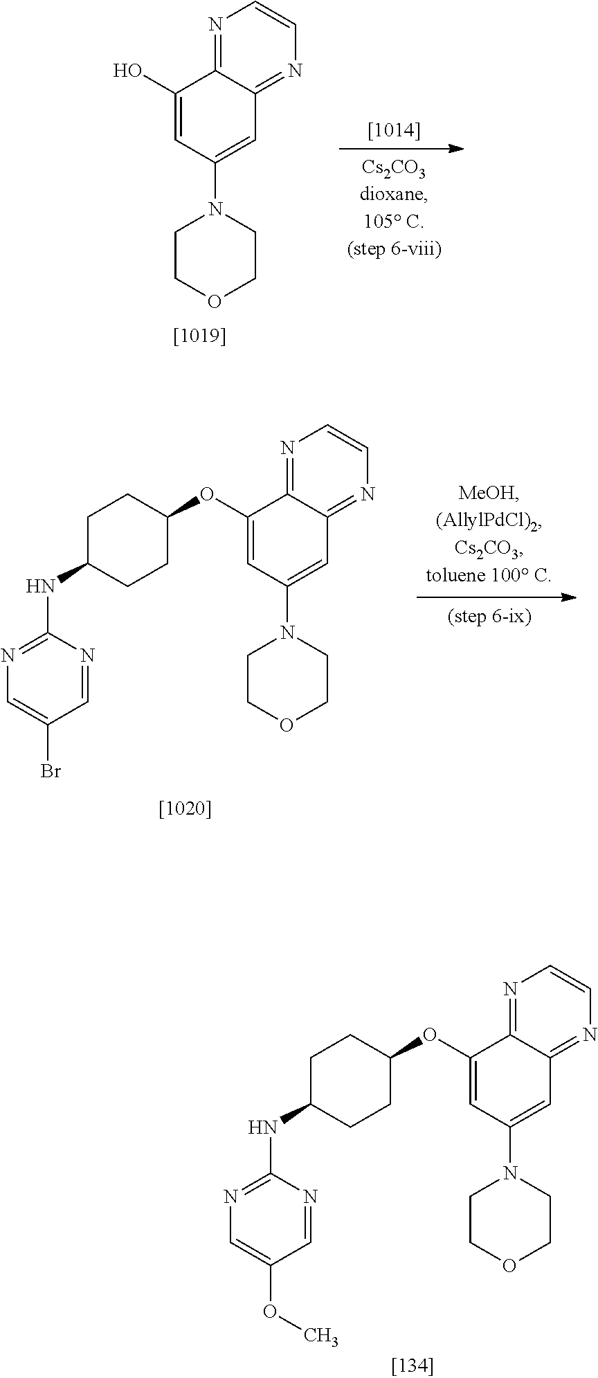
C1(OC2CCC(NC3=NC=C(OC)C=N3)CC2)=CC(N2CCOCC2)=CC2=NC=CN=C12.C1(O)=CC(N2CCOCC2)=CC2=NC=CN=C12.C1(OC2CCC(NC3=NC=C(Br)C=N3)CC2)=CC(N2CCOCC2)=CC2=NC=CN=C12
